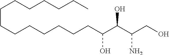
C(CCCCCCC(C(C(CO)N)O)O)CCCCCCC
